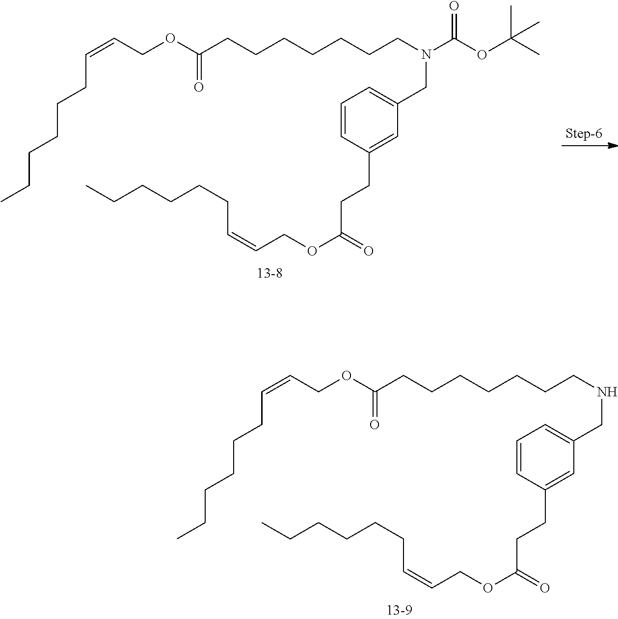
C1=CC(CCC(OCC=CCCCCCC)=O)=CC(CN(C(OC(C)(C)C)=O)CCCCCCCC(OCC=CCCCCCC)=O)=C1.C1=CC(CCC(OCC=CCCCCCC)=O)=CC(CNCCCCCCCC(OCC=CCCCCCC)=O)=C1
